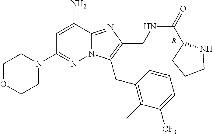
C1=C(N)C2=NC(CNC(=O)C3NCCC3)=C(CC3=C(C)C([CF3])=CC=C3)N2N=C1N1CCOCC1.[R]
